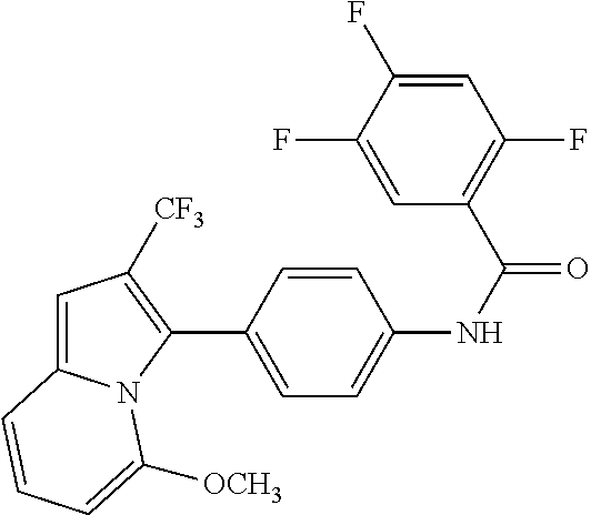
C1(C2=CC=C(NC(=O)C3=C(F)C=C(F)C(F)=C3)C=C2)=C([CF3])C=C2N1C([OCH3])=CC=C2
